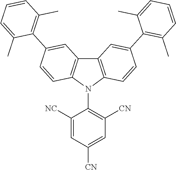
C1=C([NC])C(N2C3=C(C4=C2C=CC(C2=C(C)C=CC=C2C)=C4)C=C(C2=C(C)C=CC=C2C)C=C3)=C([CN])C=C1[CN]
